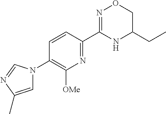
C1=CC(C2=NOCC(CC)N2)=NC([OMe])=C1N1C=C(C)N=C1
